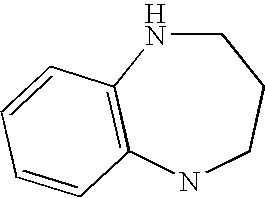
C1NC2=C(NCC1)C=CC=C2
